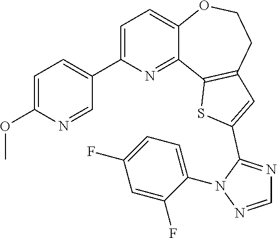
C1=C(C2=CC=C(OC)N=C2)N=C2C(=C1)OCCC1=C2SC(C2=NC=NN2C2=CC=C(F)C=C2F)=C1
